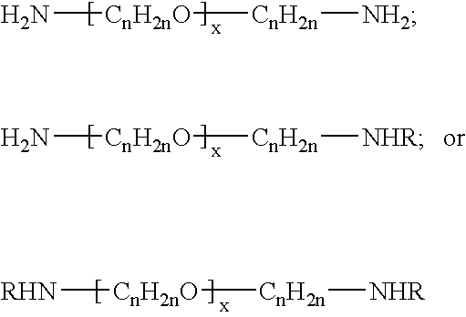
N[CnH2nO][CnH2n][NH2].N[CnH2nO][CnH2n][NHR].[RHN][CnH2nO][CnH2n][NHR]
